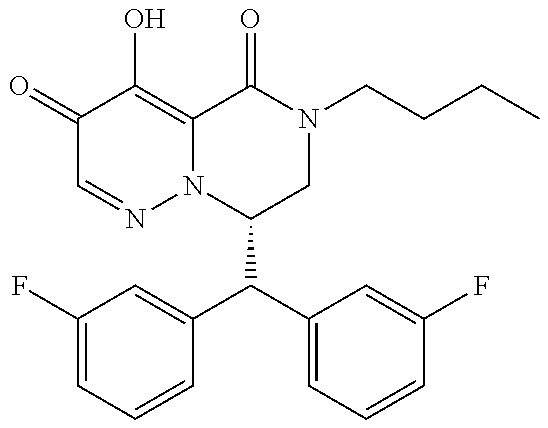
C1(C(C2=CC=CC(F)=C2)C2=CC(F)=CC=C2)CN(CCCC)C(=O)C2=C(O)C(=O)C=NN12
